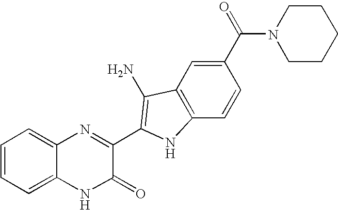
C1=C2C(=CC=C1)N=C(C1=C(N)C3=C(C=CC(C(=O)N4CCCCC4)=C3)N1)C(=O)N2
